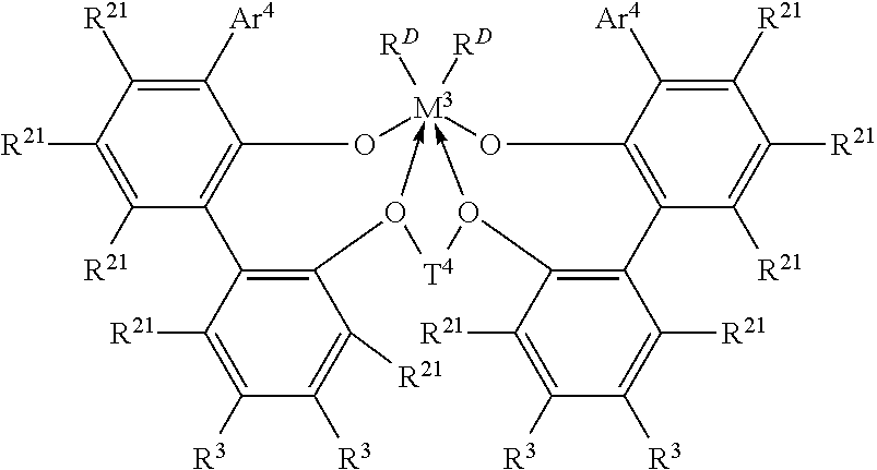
C12=C(C([R21])=C([R21])C([R21])=C1[Ar4])C1=C(C([R21])=C([R3])C([R3])=C1[R21])O1->[M3]3([RD])([RD])(-O([T4]1)C1=C(C4=C(C([Ar4])=C([R21])C([R21])=C4[R21])O3)C([R21])=C([R3])C([R3])=C1[R21])O2
